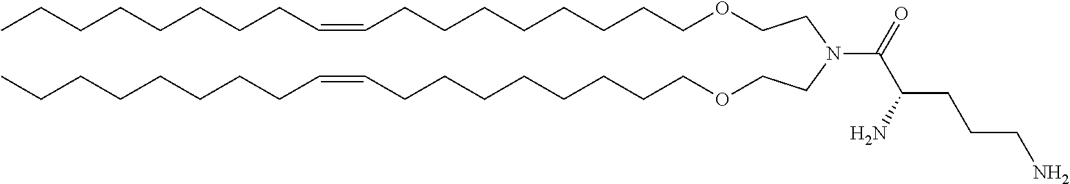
O(CCCCCCCCC=CCCCCCCCC)CCN(CCOCCCCCCCCC=CCCCCCCCC)C(C(CCCN)N)=O
